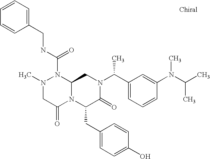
N(C(N1N(C)CC(=O)N2C1CN(C(C1=CC=CC(N(C)C(C)C)=C1)C)C(=O)C2CC1=CC=C(O)C=C1)=O)CC1=CC=CC=C1
